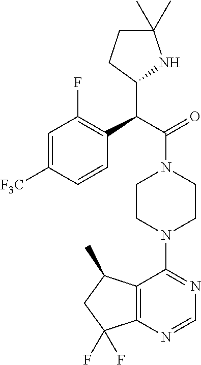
C(C(=O)N1CCN(C2=NC=NC3=C2C(C)CC3(F)F)CC1)(C1NC(C)(C)CC1)C1=C(F)C=C([F3C])C=C1
